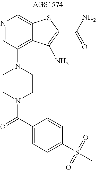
N1=CC(N2CCN(C(=O)C3=CC=C(S(=O)(=O)C)C=C3)CC2)=C2C(=C1)SC(C(N)=O)=C2N
